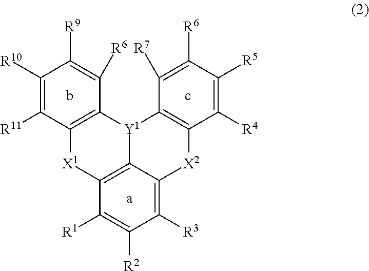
C1([R1])=C([R2])C([R3])=C2C3=C1[X1]C1=C([Y1]3C3=C([X2]2)C([R4])=C([R5])C([R6])=C3[R7])C([R6])=C([R9])C([R10])=C1[R11]
